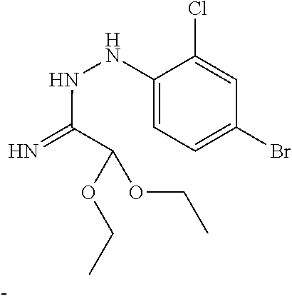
N(NC1=CC=C(Br)C=C1Cl)C(C(OCC)OCC)=N
